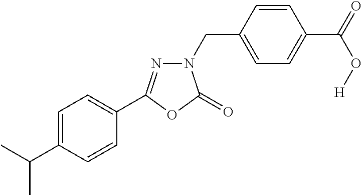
C1=CC(CN2N=C(C3=CC=C(C(C)C)C=C3)OC2=O)=CC=C1C(=O)O[H]
